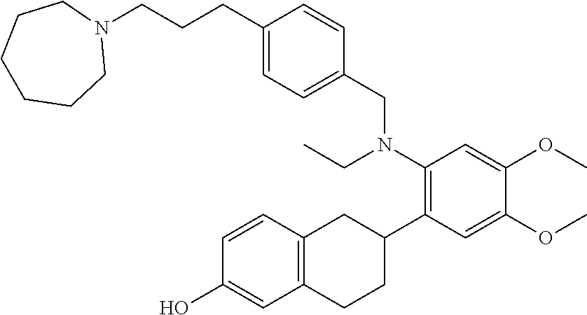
C(CC1=CC=C(CN(C2=C(C3CC4=C(CC3)C=C(O)C=C4)C=C(OC)C(OC)=C2)CC)C=C1)CN1CCCCCC1
